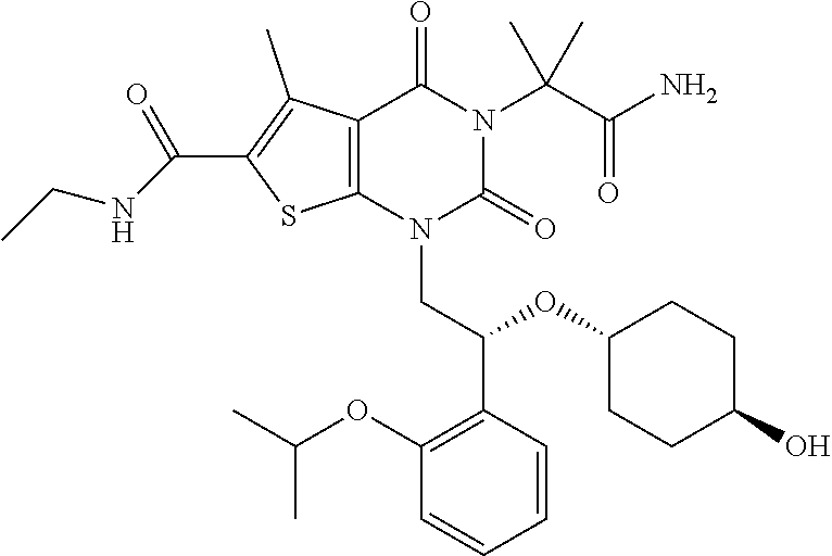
C12=C(N(CC(C3=C(OC(C)C)C=CC=C3)OC3CCC(O)CC3)C(=O)N(C(C(N)=O)(C)C)C1=O)SC(C(=O)NCC)=C2C
